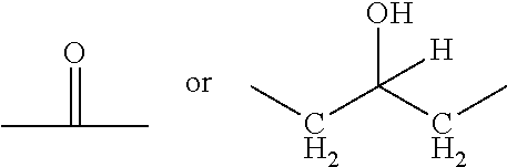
CC(=O)C.CCC(CC)(O)[H]
